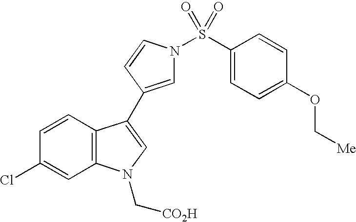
C1=CC2=C(C=C1Cl)N(C[CO2H])C=C2C1=CN(S(C2=CC=C(OC[Me])C=C2)(=O)=O)C=C1
